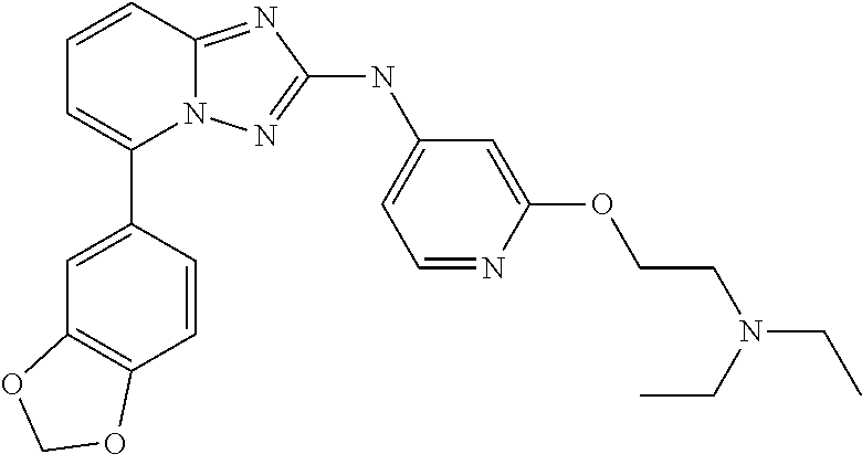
C1=CC2=NC(NC3=CC=NC(OCCN(CC)CC)=C3)=NN2C(C2=CC3=C(C=C2)OCO3)=C1
